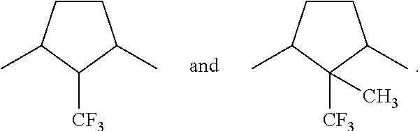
C1CC(C)C([CF3])(C)C1C.C1CC(C)C([CF3])C1C
